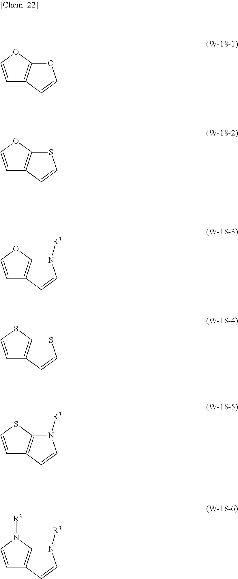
C1=COC2=C1C=CO2.C1=COC2=C1C=CS2.C1=COC2=C1C=CN2[R3].C1=CSC2=C1C=CS2.C1=CSC2=C1C=CN2[R3].C1=CN([R3])C2=C1C=CN2[R3]
